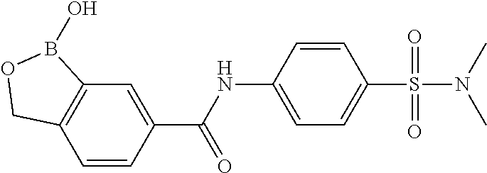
C12=C(C=CC(C(NC3=CC=C(S(N(C)C)(=O)=O)C=C3)=O)=C1)COB2O
